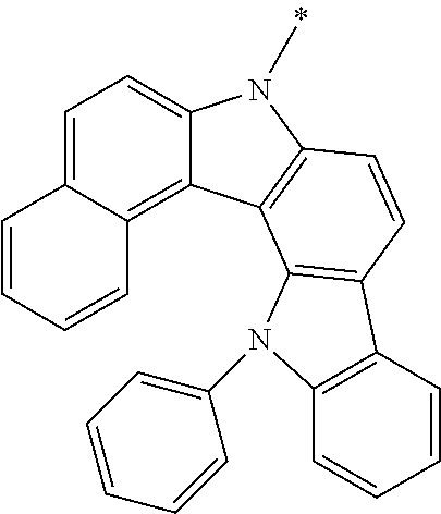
C1=C2C(=C3C(=C1)N(C)C1=C3C3=C(C=C1)C1=C(N3C3=CC=CC=C3)C=CC=C1)C=CC=C2
